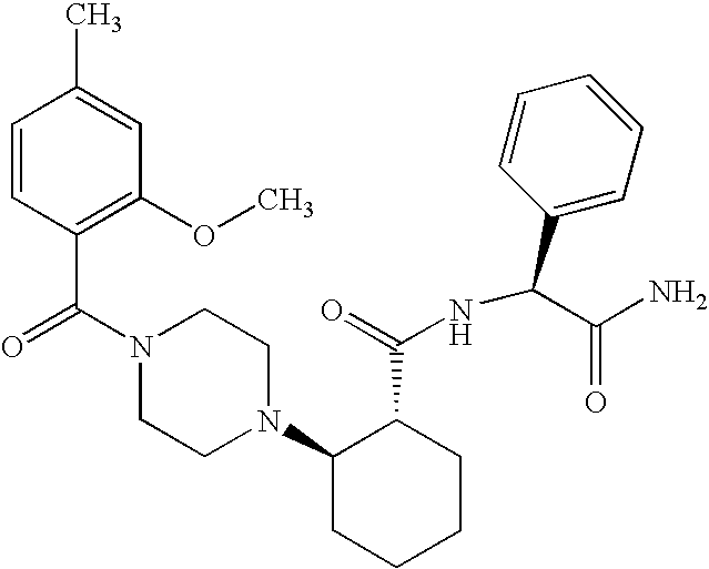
C(N1CCN(C2CCCCC2C(=O)NC(C2=CC=CC=C2)C(N)=O)CC1)(=O)C1=C(OC)C=C(C)C=C1
